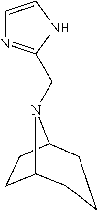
C1=CNC(CN2C3CCC2CCC3)=N1
